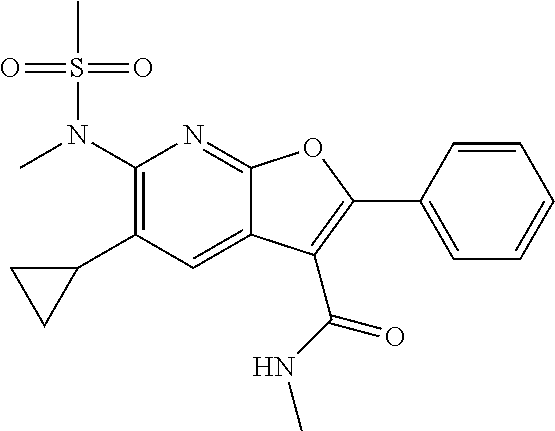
C1(N(C)S(C)(=O)=O)=C(C2CC2)C=C2C(=N1)OC(C1=CC=CC=C1)=C2C(NC)=O
